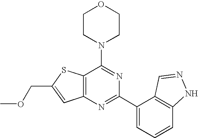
C1CN(C2=NC(C3=CC=CC4=C3C=NN4)=NC3=C2SC(COC)=C3)CCO1
